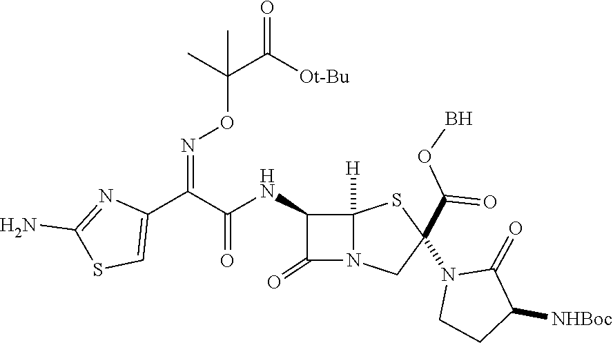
C1(C(C(NC2C(=O)N3C2([H])SC(N2CCC([NHBoc])C2=O)(C(=O)OB)C3)=O)=NOC(C(=O)[Ot-Bu])(C)C)=CSC(N)=N1
